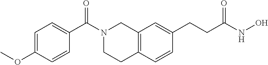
C12=C(C=CC(CCC(NO)=O)=C1)CCN(C(C1=CC=C(OC)C=C1)=O)C2
